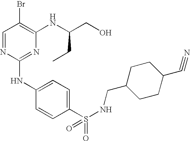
C1=NC(NC2=CC=C(S(=O)(=O)NCC3CCC(C#N)CC3)C=C2)=NC(NC(CO)CC)=C1Br
